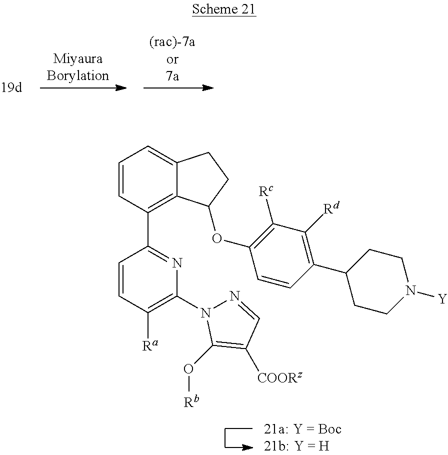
C1=CC(C2=NC(N3N=CC([COORz])=C3O[Rb])=C([Ra])C=C2)=C2C(=C1)CCC2OC1=C([Rc])C([Rd])=C(C2CCN([Y])CC2)C=C1
